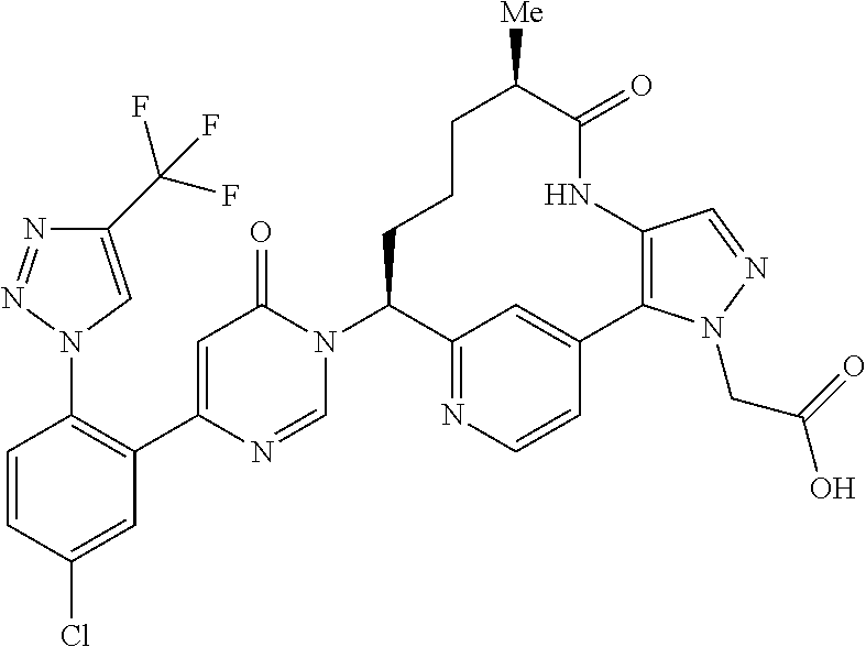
N1=NN(C2=C(C3=CC(=O)N(C4C5=NC=CC(=C5)C5=C(NC(=O)C([Me])CCC4)C=NN5CC(=O)O)C=N3)C=C(Cl)C=C2)C=C1C(F)(F)F
